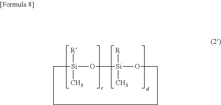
C[Si](O[Si](OC)([R])C)([R])C
